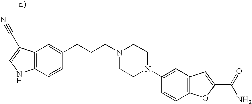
C12=C(C=CC(CCCN3CCN(C4=CC5=C(C=C4)OC(C(=O)N)=C5)CC3)=C1)NC=C2C#N
